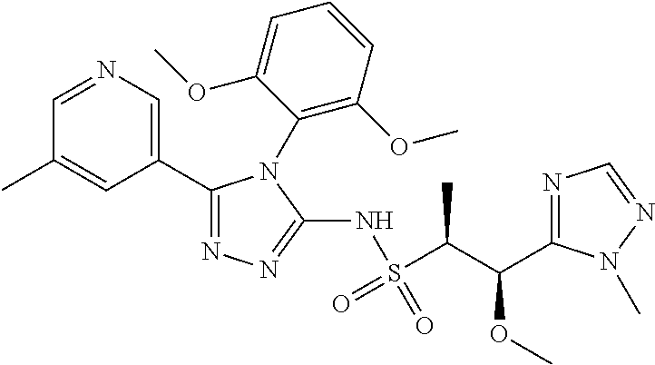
C1(C2=CN=CC(C)=C2)=NN=C(NS(C(C(OC)C2=NC=NN2C)C)(=O)=O)N1C1=C(OC)C=CC=C1OC
